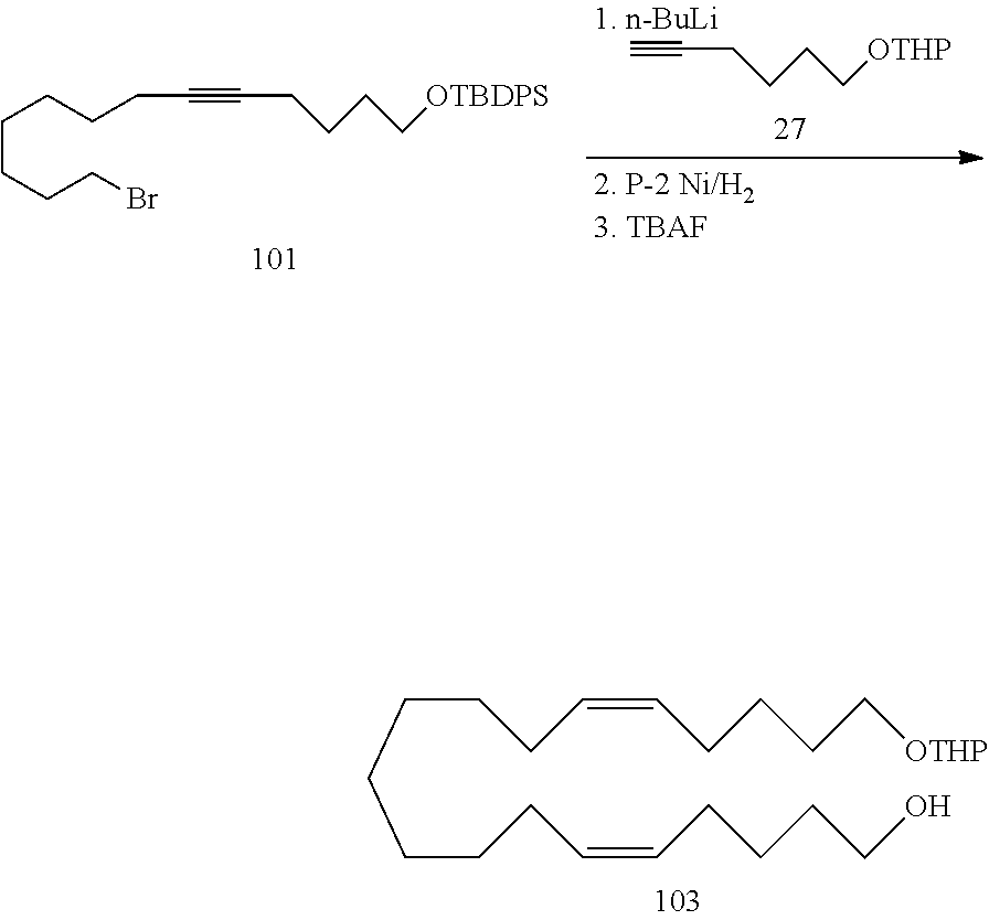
C#CCCCC[OTHP].C(CCCBr)CCCC#CCCCC[OTBDPS].C(CCC=CCCCC[OTHP])CCCCC=CCCCCO
